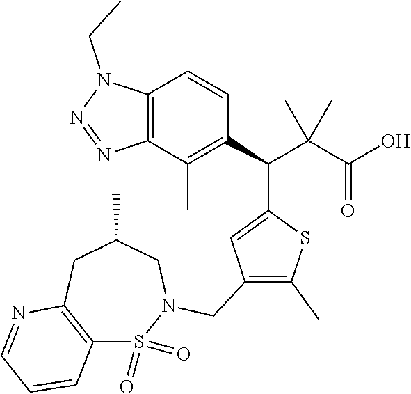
C12=C(CC(C)CN(CC3=C(C)SC(C(C4=C(C)C5=C(C=C4)N(CC)N=N5)C(C(O)=O)(C)C)=C3)S1(=O)=O)N=CC=C2
